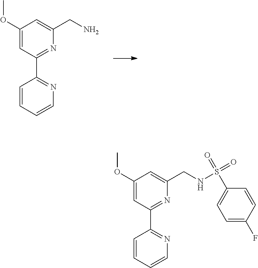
C1(OC)=CC(C2=NC=CC=C2)=NC(CN)=C1.C1(OC)=CC(C2=NC=CC=C2)=NC(CNS(C2=CC=C(F)C=C2)(=O)=O)=C1
